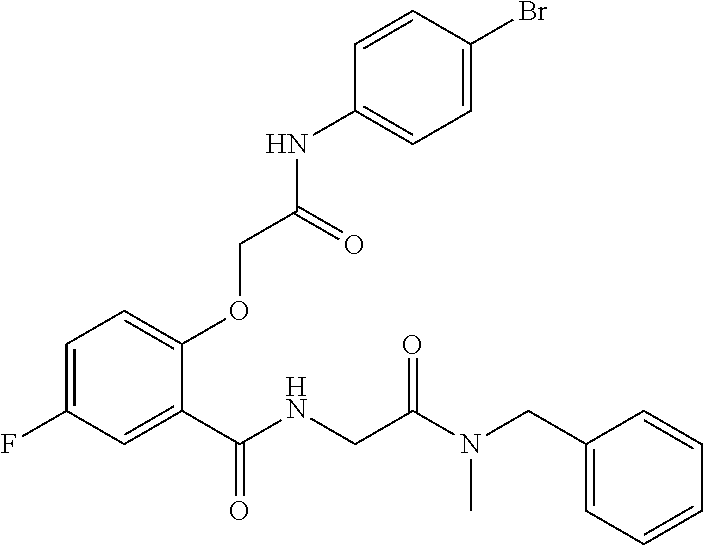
C1=C(F)C=C(C(NCC(N(CC2=CC=CC=C2)C)=O)=O)C(OCC(NC2=CC=C(Br)C=C2)=O)=C1
